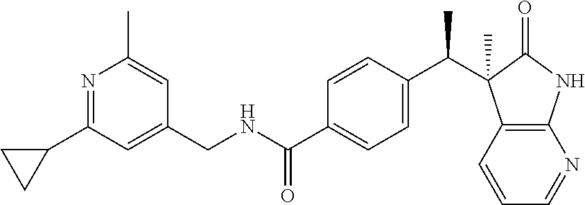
C12=C(C=CC=N1)C(C(C1=CC=C(C(NCC3=CC(C4CC4)=NC(C)=C3)=O)C=C1)C)(C)C(=O)N2
